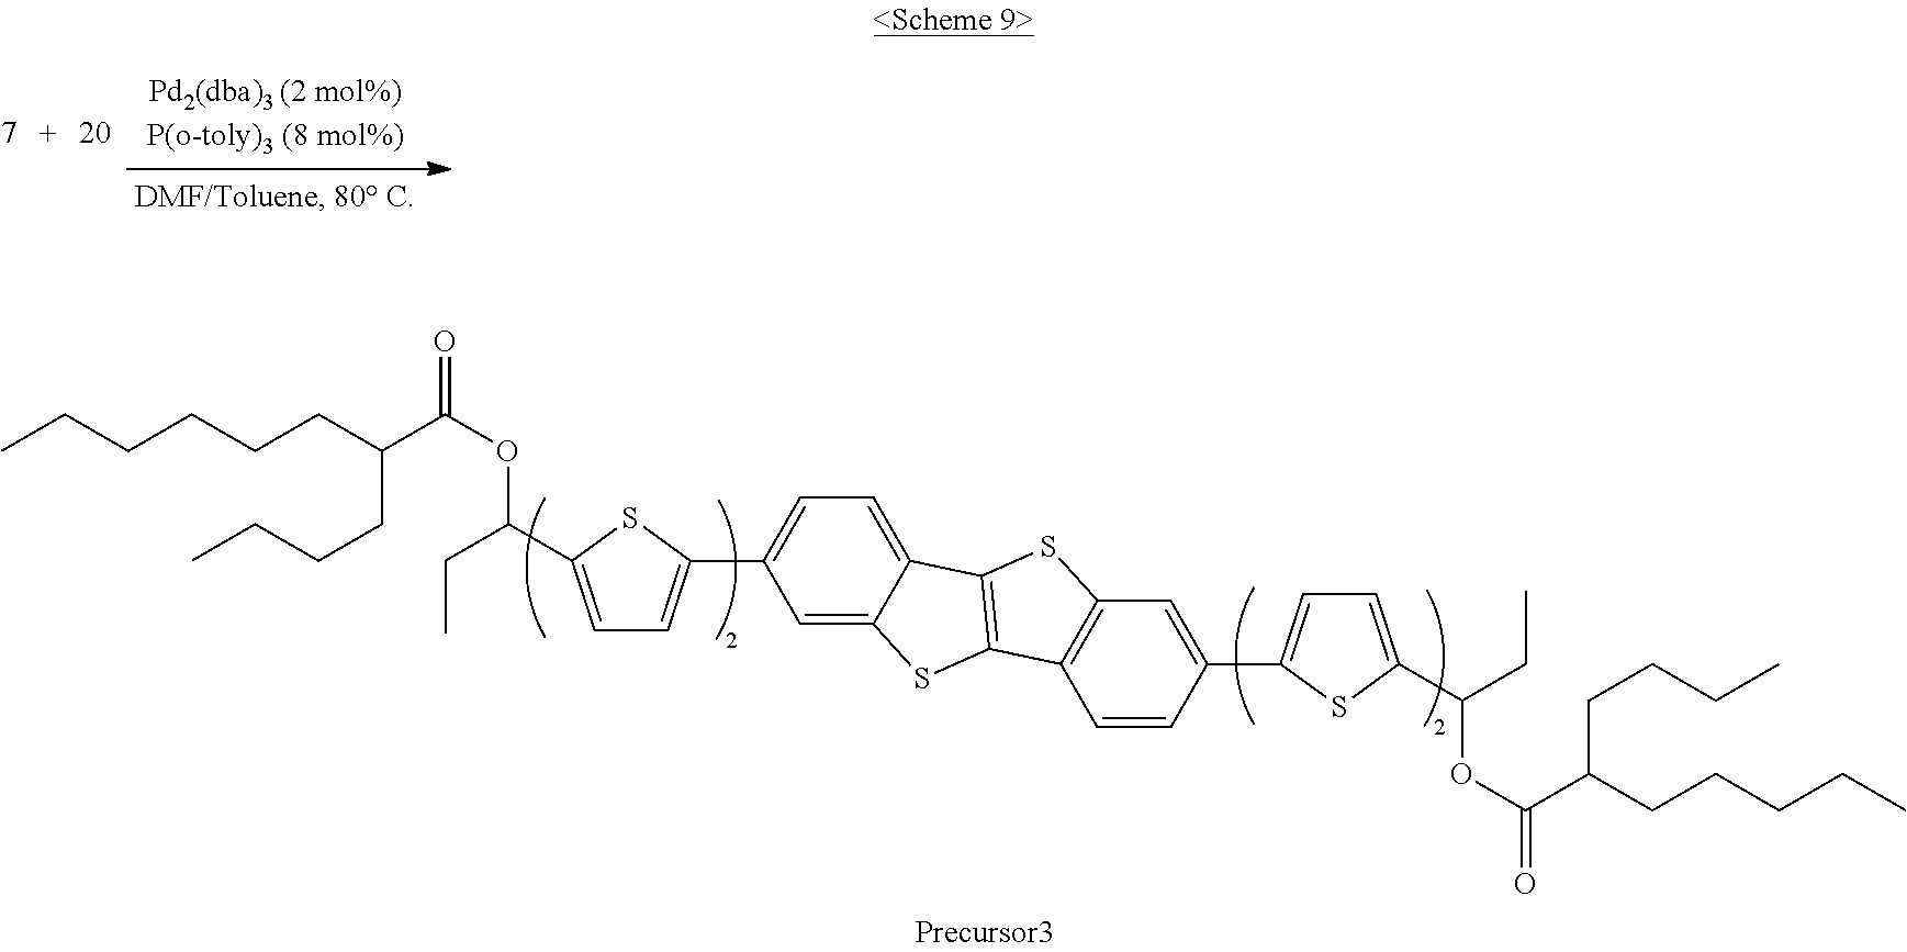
CCCCCCC(CCCC)C(OC(CC)C1=CC=C(C2=CC=C3C(=C2)SC2=C3SC3=C2C=CC(C2=CC=C(C(OC(C(CCCCC)CCCC)=O)CC)S2)=C3)S1)=O
